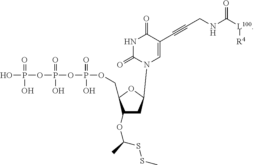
OP(=O)(O)OP(=O)(O)OP(=O)(O)OCC1C(OC(SSC)C)CC(N2C(=O)NC(=O)C(C#CCNC(=O)[L100][R4])=C2)O1
